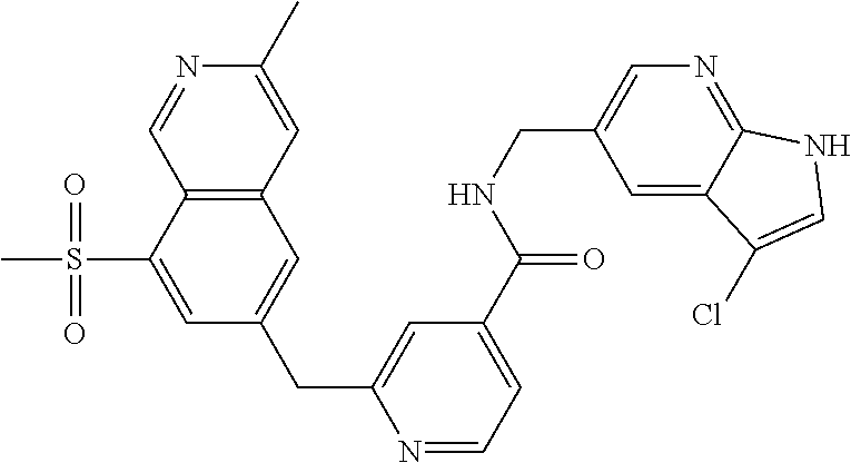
C12=NC=C(CNC(C3=CC=NC(CC4=CC5=C(C(S(C)(=O)=O)=C4)C=NC(C)=C5)=C3)=O)C=C1C(Cl)=CN2
